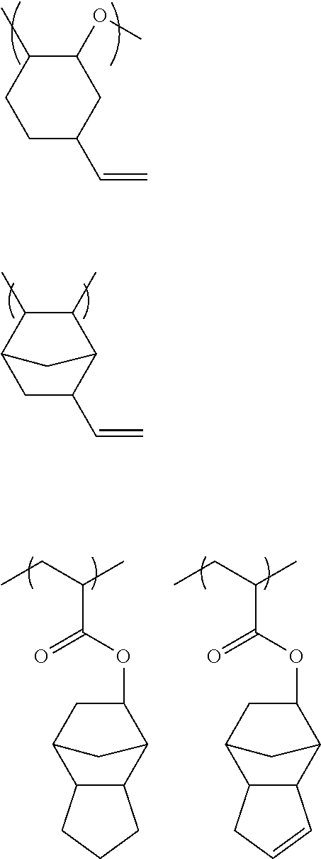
C1C(C=C)C2C(C)C(C)C1C2.C12C(C3C(OC(=O)C(CC)C)CC1C3)CCC2.C12C(C3C(OC(=O)C(CC)C)CC1C3)C=CC2.C1C(C=C)CC(OC)C(C)C1
